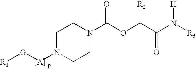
[R1][G][A]N1CCN(C(OC(C(N([R3])[H])=O)[R2])=O)CC1
